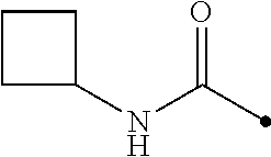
N(C1CCC1)C(=O)C
